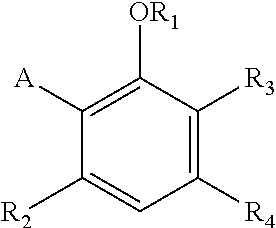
C1([R4])=C([R3])C([OR1])=C([A])C([R2])=C1
